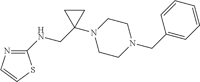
N1=C(NCC2(N3CCN(CC4=CC=CC=C4)CC3)CC2)SC=C1
